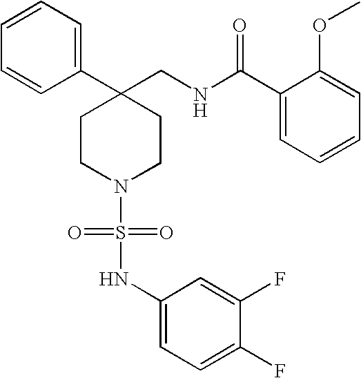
C1(CNC(C2=CC=CC=C2OC)=O)(C2=CC=CC=C2)CCN(S(=O)(=O)NC2=CC=C(F)C(F)=C2)CC1
